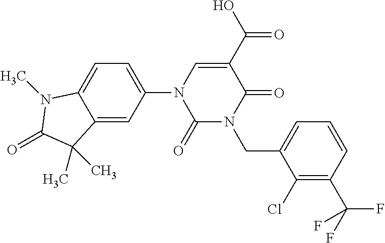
C1(=O)N(CC2=CC=CC(C(F)(F)F)=C2Cl)C(=O)C(C(O)=O)=CN1C1=CC=C2C(=C1)C(C)(C)C(=O)N2C
